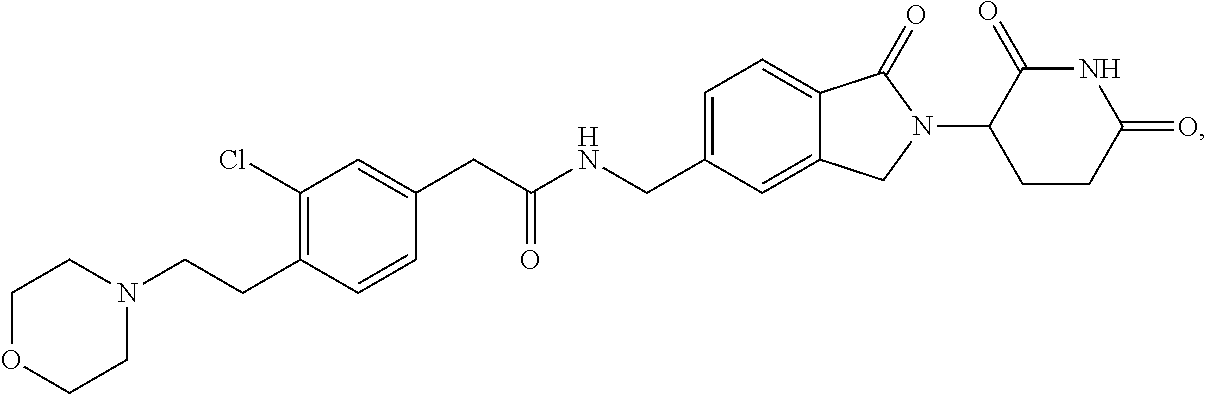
C(NCC1=CC=C2C(=C1)CN(C1CCC(=O)NC1=O)C2=O)(CC1=CC(Cl)=C(CCN2CCOCC2)C=C1)=O
